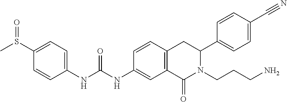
S(C1=CC=C(NC(=O)NC2=CC3=C(C=C2)CC(C2=CC=C(C#N)C=C2)N(CCCN)C3=O)C=C1)(C)=O
